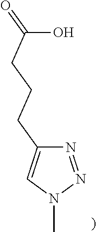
N1=NN(C)C=C1CCCC(=O)O
